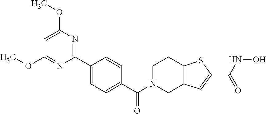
C1N(C(C2=CC=C(C3=NC(OC)=CC(OC)=N3)C=C2)=O)CC2=C(C1)SC(C(=O)NO)=C2
